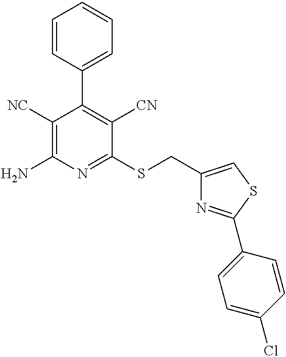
C1=CC=C(C2=C([CN])C(SCC3=CSC(C4=CC=C(Cl)C=C4)=N3)=NC(N)=C2[NC])C=C1
